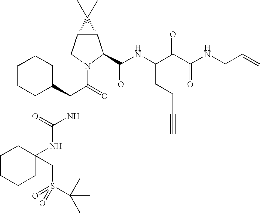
C12C(CN(C(C(NC(=O)NC3(CS(=O)(=O)C(C)(C)C)CCCCC3)C3CCCCC3)=O)C1C(NC(C(C(NCC=C)=O)=O)CCC#C)=O)C2(C)C
